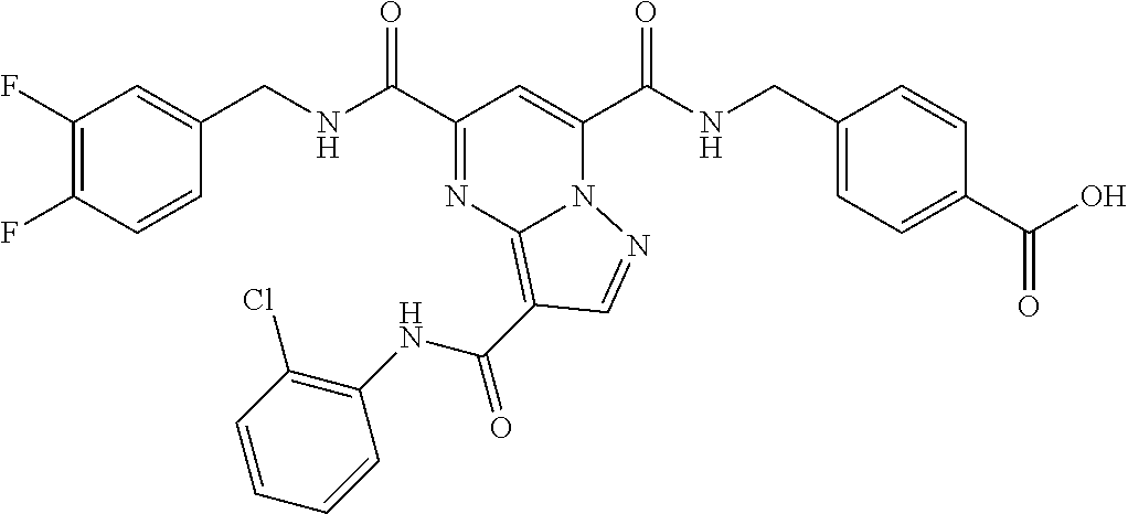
C1(F)=C(F)C=CC(CNC(C2=NC3=C(C(NC4=C(Cl)C=CC=C4)=O)C=NN3C(C(NCC3=CC=C(C(O)=O)C=C3)=O)=C2)=O)=C1
